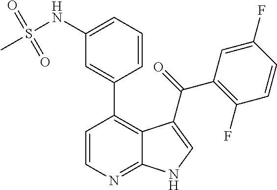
C1=CN=C2C(=C1C1=CC(NS(C)(=O)=O)=CC=C1)C(C(C1=C(F)C=CC(F)=C1)=O)=CN2
